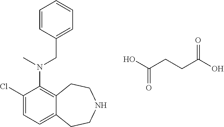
C1(Cl)=CC=C2C(=C1N(C)CC1=CC=CC=C1)CCNCC2.OC(CCC(O)=O)=O
